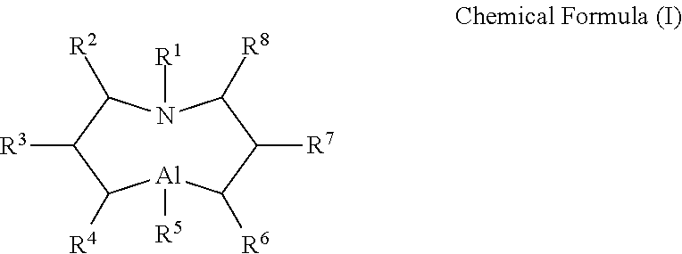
N1([R1])C([R2])C([R3])C([R4])[Al]([R5])C([R6])C([R7])C1[R8]
